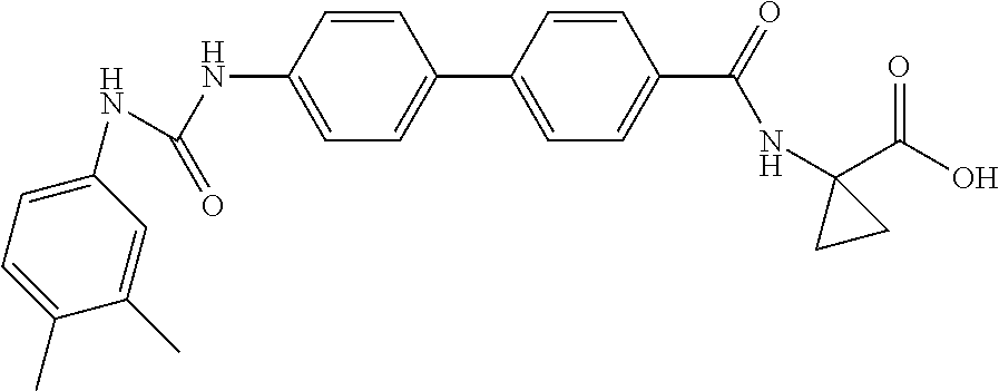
N(C1=CC=C(C2=CC=C(C(=O)NC3(C(O)=O)CC3)C=C2)C=C1)C(=O)NC1=CC=C(C)C(C)=C1
